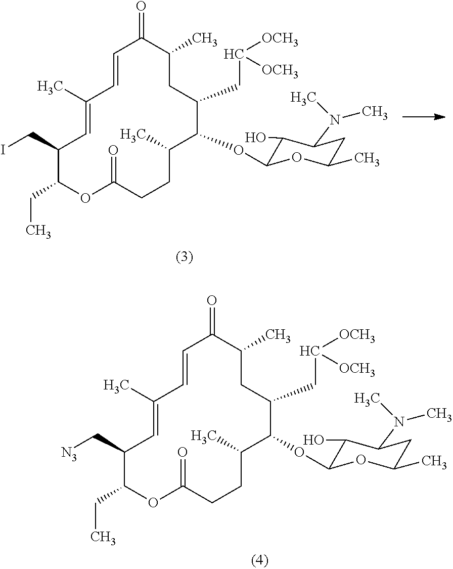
C1(CC)C(CI)C=C(C)C=CC(=O)C(C)CC(CC([OCH3])[OCH3])C(OC2C(O)C(N(C)C)CC(C)O2)C(C)CCC(=O)O1.C1(CC)C(C[N3])C=C(C)C=CC(=O)C(C)CC(CC([OCH3])[OCH3])C(OC2C(O)C(N(C)C)CC(C)O2)C(C)CCC(=O)O1
